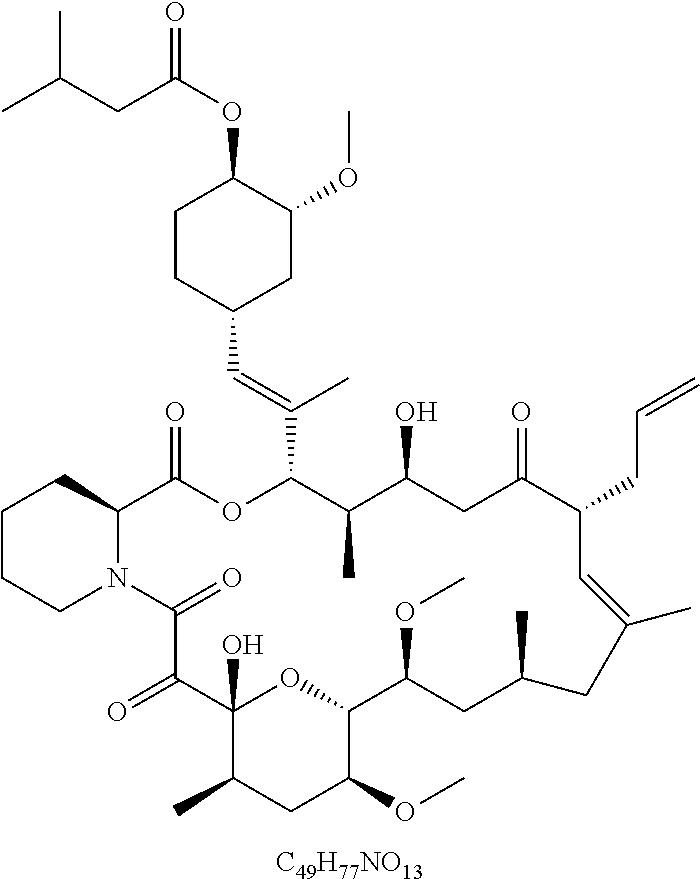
[C49H77NO13].C1CCN2C(C1)C(=O)OC(C(=CC1CC(OC)C(OC(CC(C)C)=O)CC1)C)C(C)C(O)CC(=O)C(CC=C)C=C(C)CC(C)CC(OC)C1OC(O)(C(=O)C2=O)C(C)CC1OC
